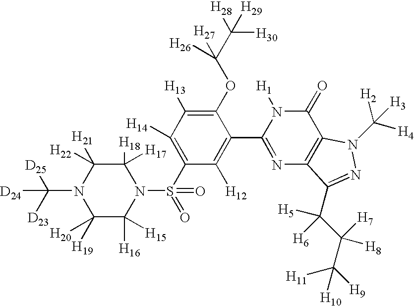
C1([H17])([H18])C([H22])([H21])N(C([D23])([D25])[D24])C([H20])([H19])C([H16])([H15])N1S(C1=C([H14])C([H13])=C(OC(C([H28])([H30])[H29])([H27])[H26])C(C2=NC3=C(C(=O)N2[H1])N(C([H4])([H2])[H3])N=C3C(C(C([H9])([H11])[H10])([H7])[H8])([H5])[H6])=C1[H12])(=O)=O
